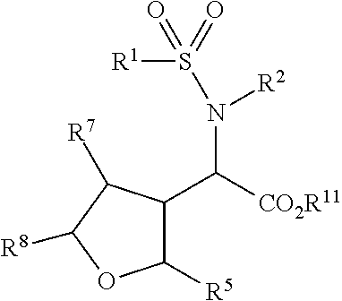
C1([R5])C(C([CO2R11])N(S(=O)([R1])=O)[R2])C([R7])C([R8])O1
